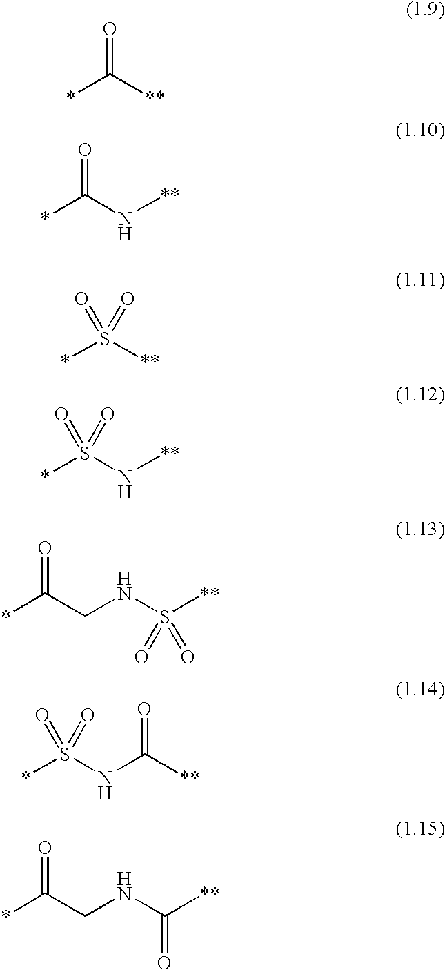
*C([**])=O.*C(N[**])=O.*S([**])(=O)=O.*S(N[**])(=O)=O.*C(CNS([**])(=O)=O)=O.*S(NC([**])=O)(=O)=O.*C(CNC([**])=O)=O
